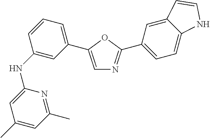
C1(NC2=CC(C3=CN=C(C4=CC=C5C(=C4)C=CN5)O3)=CC=C2)=CC(C)=CC(C)=N1
